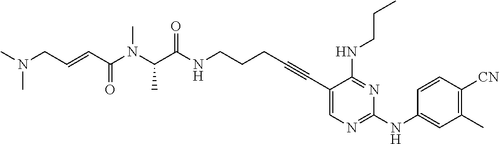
C(N(C(C(NCCCC#CC1=CN=C(NC2=CC(C)=C([CN])C=C2)N=C1NCCC)=O)C)C)(C=CCN(C)C)=O
